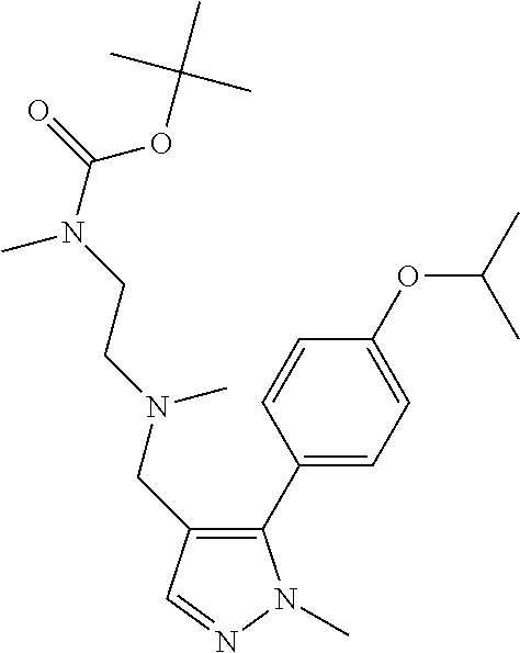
C1(C2=CC=C(OC(C)C)C=C2)=C(CN(CCN(C)C(=O)OC(C)(C)C)C)C=NN1C
